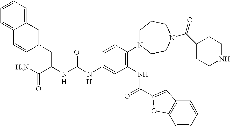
C(C(C(N)=O)NC(NC1=CC(NC(=O)C2=CC3=C(C=CC=C3)O2)=C(N2CCCN(C(C3CCNCC3)=O)CC2)C=C1)=O)C1=CC2=CC=CC=C2C=C1.[H].[H]
